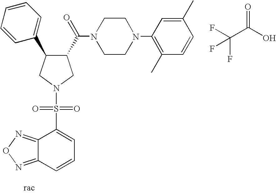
O=C(O)C(F)(F)F.C1(C(N2CCN(C3=C(C)C=CC(C)=C3)CC2)=O)C(C2=CC=CC=C2)CN(S(C2=CC=CC3=NON=C23)(=O)=O)C1
